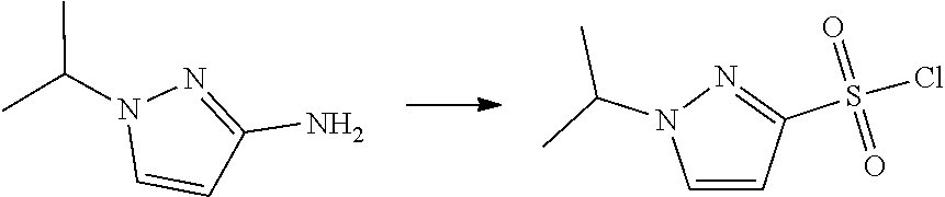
N1(C(C)C)C=CC(N)=N1.N1(C(C)C)C=CC(S(Cl)(=O)=O)=N1
